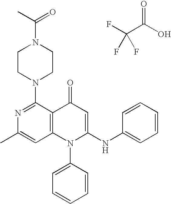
C1=C(C)N=C(N2CCN(C(C)=O)CC2)C2=C1N(C1=CC=CC=C1)C(NC1=CC=CC=C1)=CC2=O.FC(C(O)=O)(F)F
